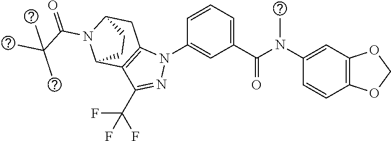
C1(N(C(C2=CC=CC(N3C4=C(C(C(F)(F)F)=N3)C3N(C(=O)C(C)(C)C)C(C4)CC3)=C2)=O)C)=CC2=C(C=C1)OCO2
